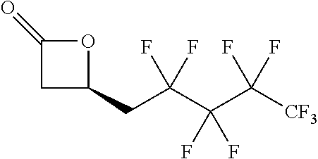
C(C(C(C([CF3])(F)F)(F)F)(F)F)C1CC(=O)O1
